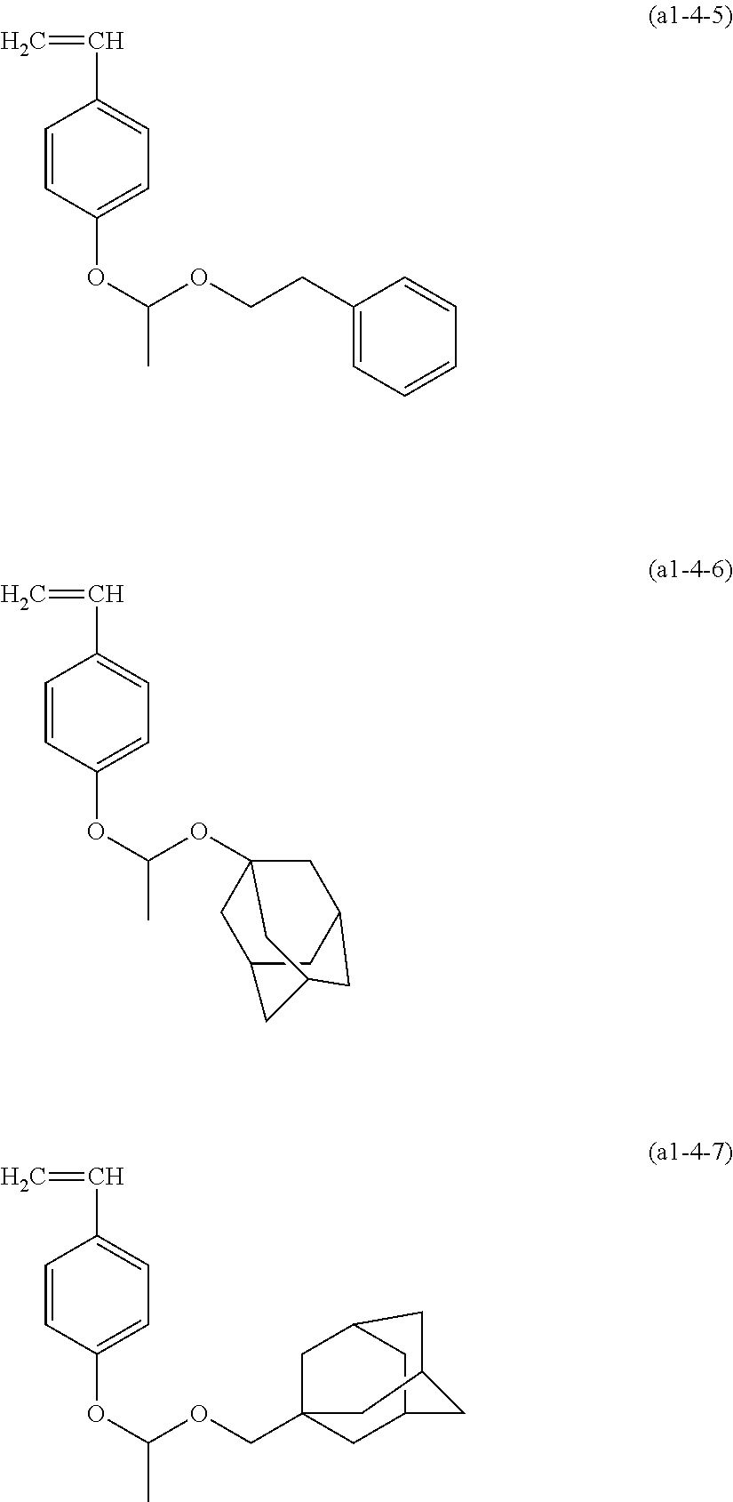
C1=CC(OC(OCCC2=CC=CC=C2)C)=CC=C1C=C.C1=CC(OC(OC23CC4CC(C2)CC(C4)C3)C)=CC=C1C=C.C1=CC(OC(OCC23CC4CC(C2)CC(C4)C3)C)=CC=C1C=C
